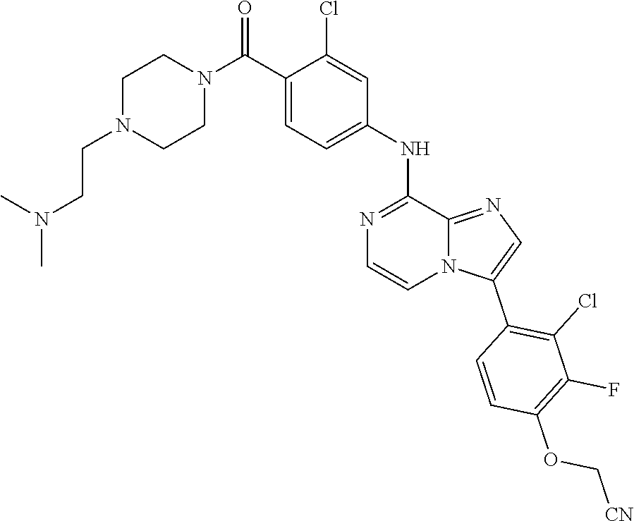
C1=C(NC2=NC=CN3C2=NC=C3C2=C(Cl)C(F)=C(OC[CN])C=C2)C=C(Cl)C(C(N2CCN(CCN(C)C)CC2)=O)=C1
